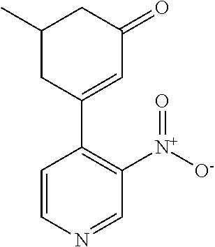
C1(C)CC(C2=C([N+]([O-])=O)C=NC=C2)=CC(=O)C1
